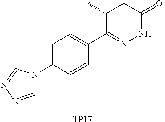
[TP17].C1=C(N2C=NN=C2)C=CC(C2=NNC(=O)CC2C)=C1
